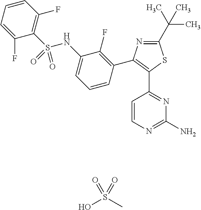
C1=CN=C(N)N=C1C1=C(C2=C(F)C(NS(C3=C(F)C=CC=C3F)(=O)=O)=CC=C2)N=C(C(C)(C)C)S1.OS(C)(=O)=O
